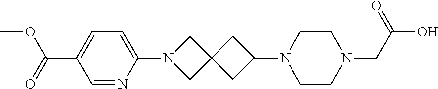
C1CN(CC(O)=O)CCN1C1CC2(C1)CN(C1=CC=C(C(OC)=O)C=N1)C2
